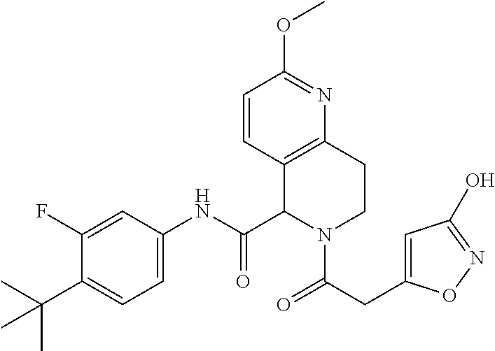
C1(F)=CC(NC(C2C3=C(CCN2C(=O)CC2=CC(O)=NO2)N=C(OC)C=C3)=O)=CC=C1C(C)(C)C
